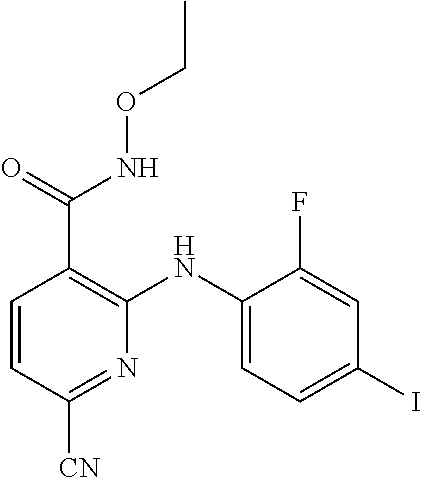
CCONC(C1=C(NC2=CC=C(I)C=C2F)N=C([CN])C=C1)=O
